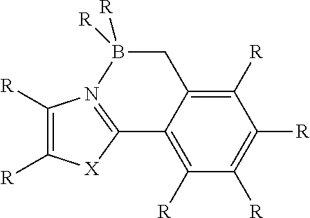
C1([R])=C([R])N2=C([X]1)C1=C([R])C([R])=C([R])C([R])=C1CB2([R])[R]
